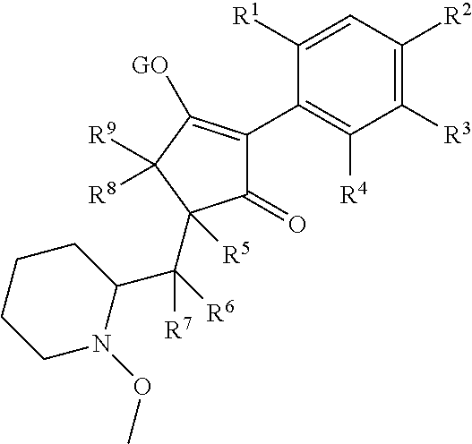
C1(=O)C(C2=C([R4])C([R3])=C([R2])C=C2[R1])=C([GO])C([R9])([R8])C1(C(C1CCCCN1OC)([R6])[R7])[R5]
